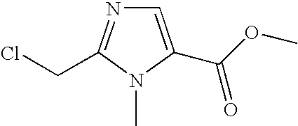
C1=C(C(OC)=O)N(C)C(CCl)=N1
